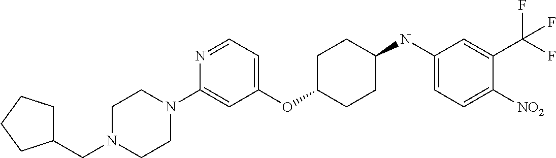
C1(OC2CCC(NC3=CC=C([NO2])C(C(F)(F)F)=C3)CC2)=CC=NC(N2CCN(CC3CCCC3)CC2)=C1
